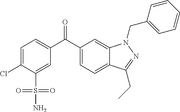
C1=C(Cl)C(S(=O)(=O)N)=CC(C(C2=CC=C3C(=C2)N(CC2=CC=CC=C2)N=C3CC)=O)=C1
